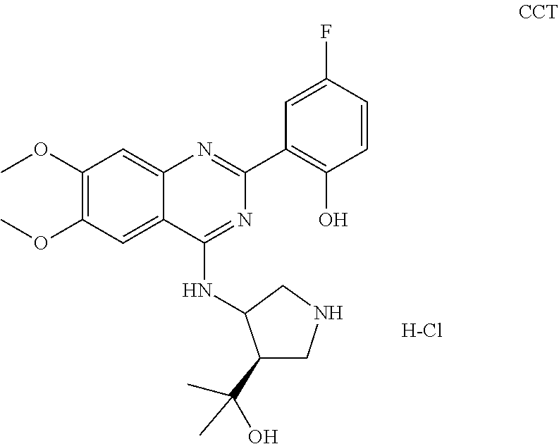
C1(OC)=C(OC)C=C2C(=C1)N=C(C1=C(O)C=CC(F)=C1)N=C2NC1C(C(C)(O)C)CNC1.[H-Cl]
